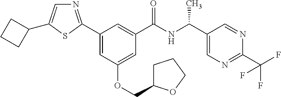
C1(C2=NC=C(C3CCC3)S2)=CC(OCC2CCCO2)=CC(C(NC(C2=CN=C(C(F)(F)F)N=C2)C)=O)=C1
